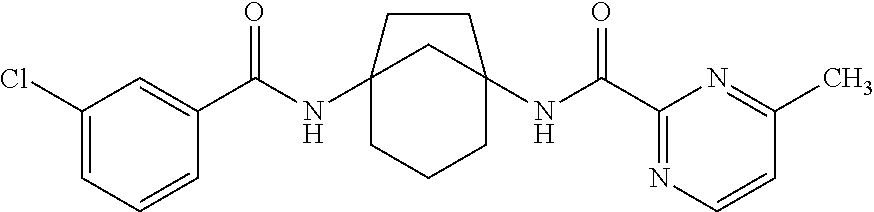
C12(NC(C3=CC(Cl)=CC=C3)=O)CCCC(NC(C3=NC=CC(C)=N3)=O)(C1)CC2
